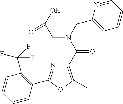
C1(C(N(CC2=CC=CC=N2)CC(=O)O)=O)=C(C)OC(C2=C(C(F)(F)F)C=CC=C2)=N1
